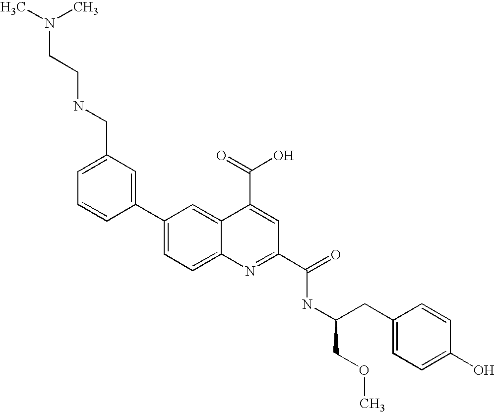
C1(CNCCN(C)C)=CC=CC(C2=CC=C3C(=C2)C(C(=O)O)=CC(C(=O)NC(CC2=CC=C(O)C=C2)COC)=N3)=C1
